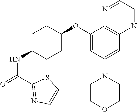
C1(C(=O)NC2CCC(OC3=CC(N4CCOCC4)=CC4=C3N=CC=N4)CC2)=NC=CS1
